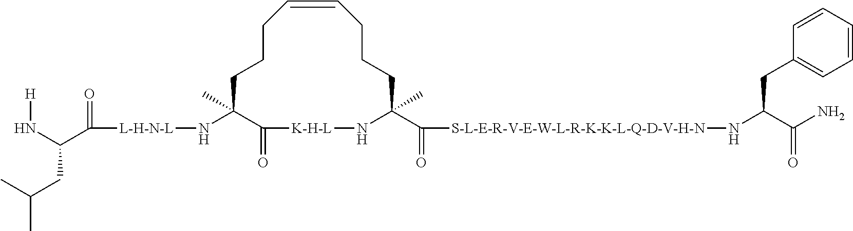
N(C(C(=O)[L-H-N-L]NC1(C)C(=O)[K-H-L]NC(C(=O)[S-L-E-R-V-E-W-L-R-K-K-L-Q-D-V-H-N]NC(CC2=CC=CC=C2)C(N)=O)(C)CCCC=CCCC1)CC(C)C)[H]
